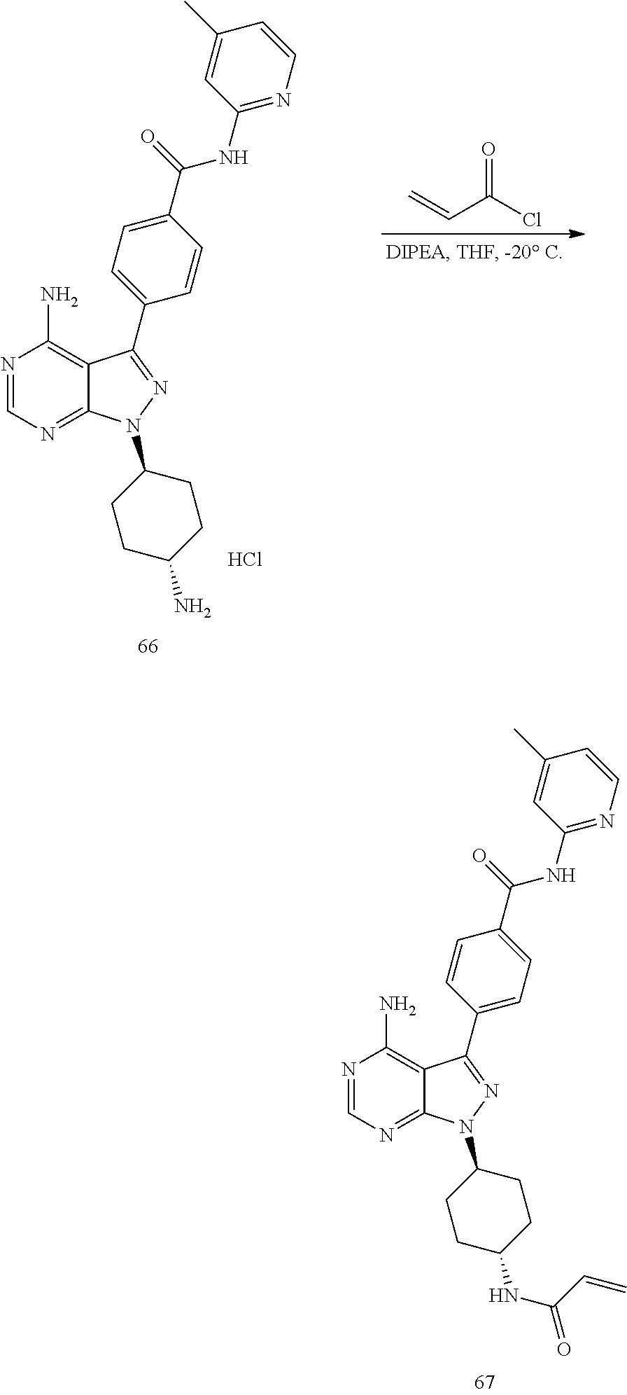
N1=CN=C2C(=C1N)C(C1=CC=C(C(NC3=NC=CC(C)=C3)=O)C=C1)=NN2C1CCC(N)CC1.Cl.C=CC(Cl)=O.N1=CN=C2C(=C1N)C(C1=CC=C(C(NC3=NC=CC(C)=C3)=O)C=C1)=NN2C1CCC(NC(C=C)=O)CC1
